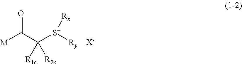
[M]C(C([S+]([Ry])[Rx])([R1c])[R2c])=O.[X-]
